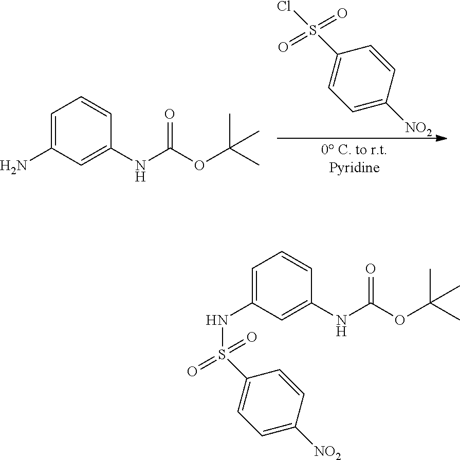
C1=C([NO2])C=CC(S(Cl)(=O)=O)=C1.C1=C(N)C=C(NC(OC(C)(C)C)=O)C=C1.C1=C(NS(C2=CC=C([NO2])C=C2)(=O)=O)C=C(NC(OC(C)(C)C)=O)C=C1
